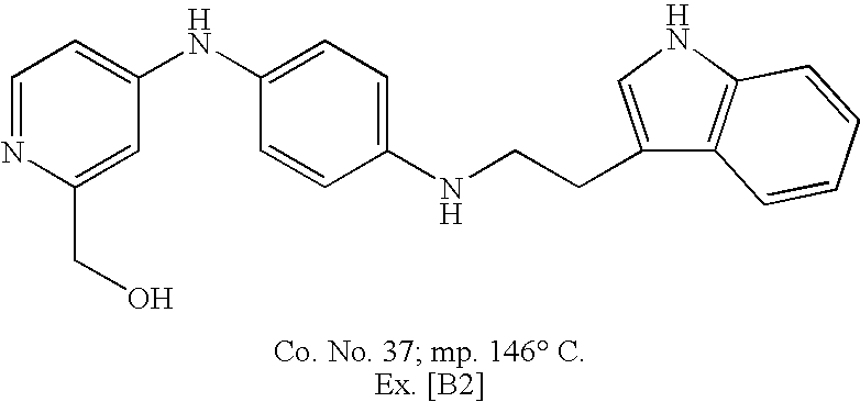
C1(NC2=CC=C(NCCC3=CNC4=C3C=CC=C4)C=C2)=CC=NC(CO)=C1
